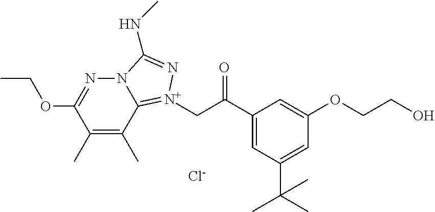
C1(C)=C(C)C2=[N+](CC(C3=CC(C(C)(C)C)=CC(OCCO)=C3)=O)N=C(NC)N2N=C1OCC.[Cl-]
